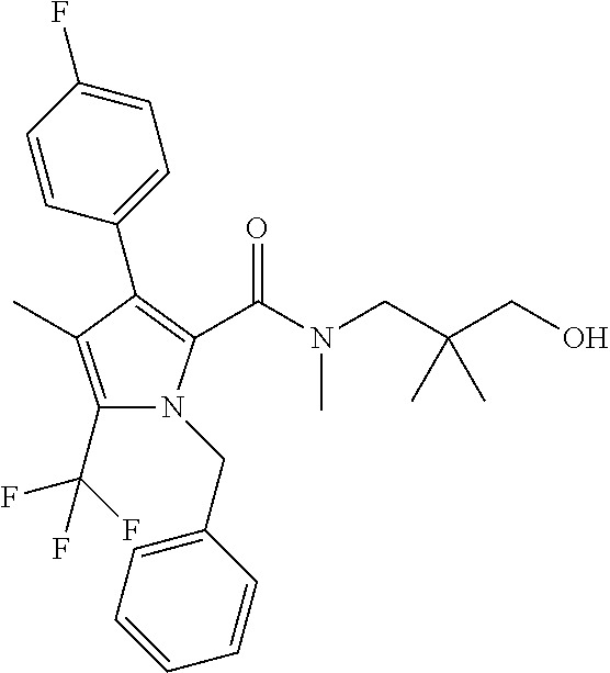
C1(C2=C(C(N(CC(CO)(C)C)C)=O)N(CC3=CC=CC=C3)C(C(F)(F)F)=C2C)=CC=C(F)C=C1
